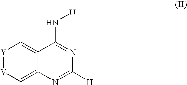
[Y]1=[V]C=C2C(=C1)C(N[U])=NC([H])=N2
